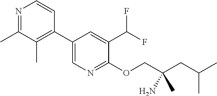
N1=C(C)C(C)=C(C2=CN=C(OCC(CC(C)C)(N)C)C(C(F)F)=C2)C=C1
